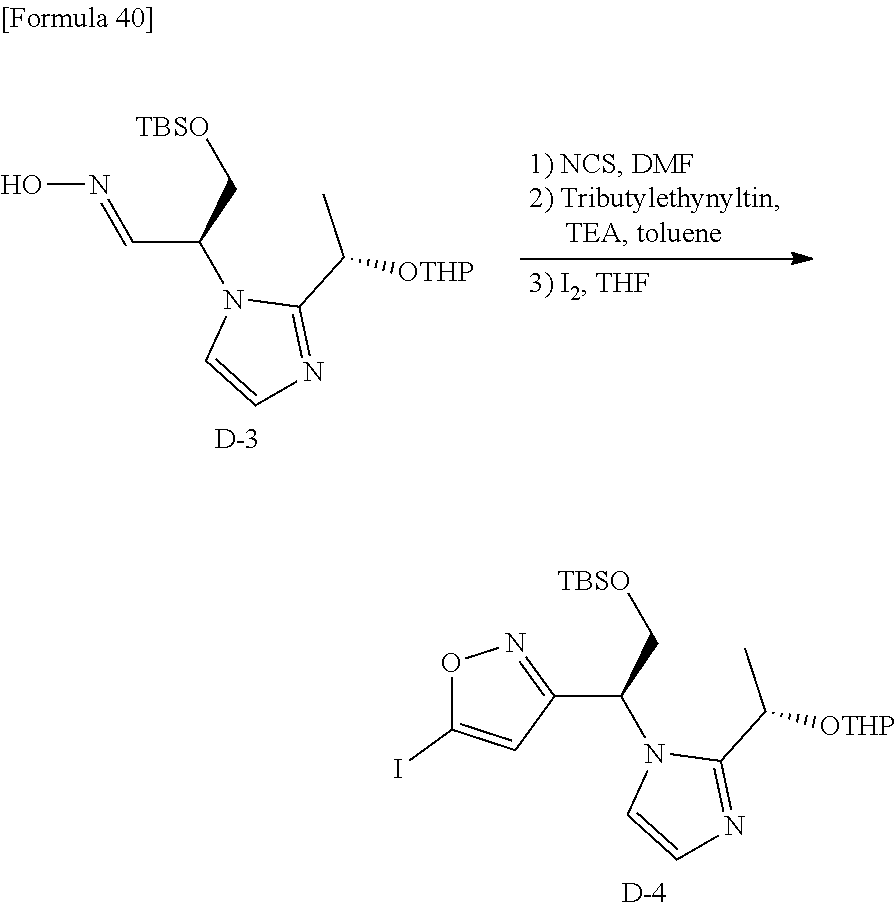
ON=CC(N1C=CN=C1C([OTHP])C)C[TBSO].[D].C1(C(N2C=CN=C2C([OTHP])C)C[TBSO])=NOC(I)=C1.[D]
